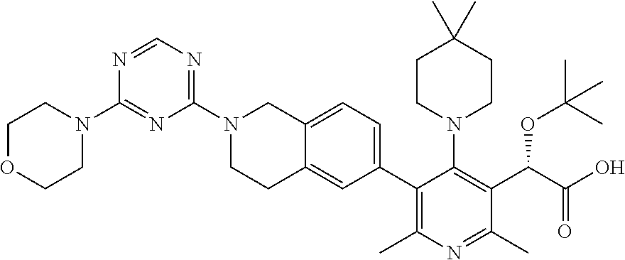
C12=CC=C(C3=C(C)N=C(C)C(C(C(O)=O)OC(C)(C)C)=C3N3CCC(C)(C)CC3)C=C1CCN(C1=NC=NC(N3CCOCC3)=N1)C2
